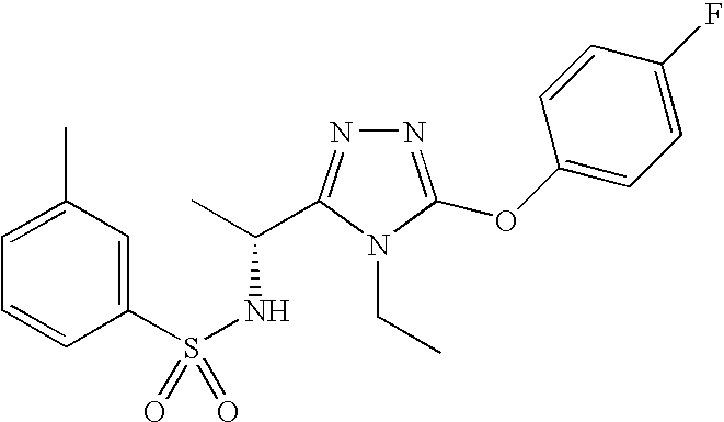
S(NC(C)C1=NN=C(OC2=CC=C(F)C=C2)N1CC)(=O)(C1=CC(C)=CC=C1)=O
